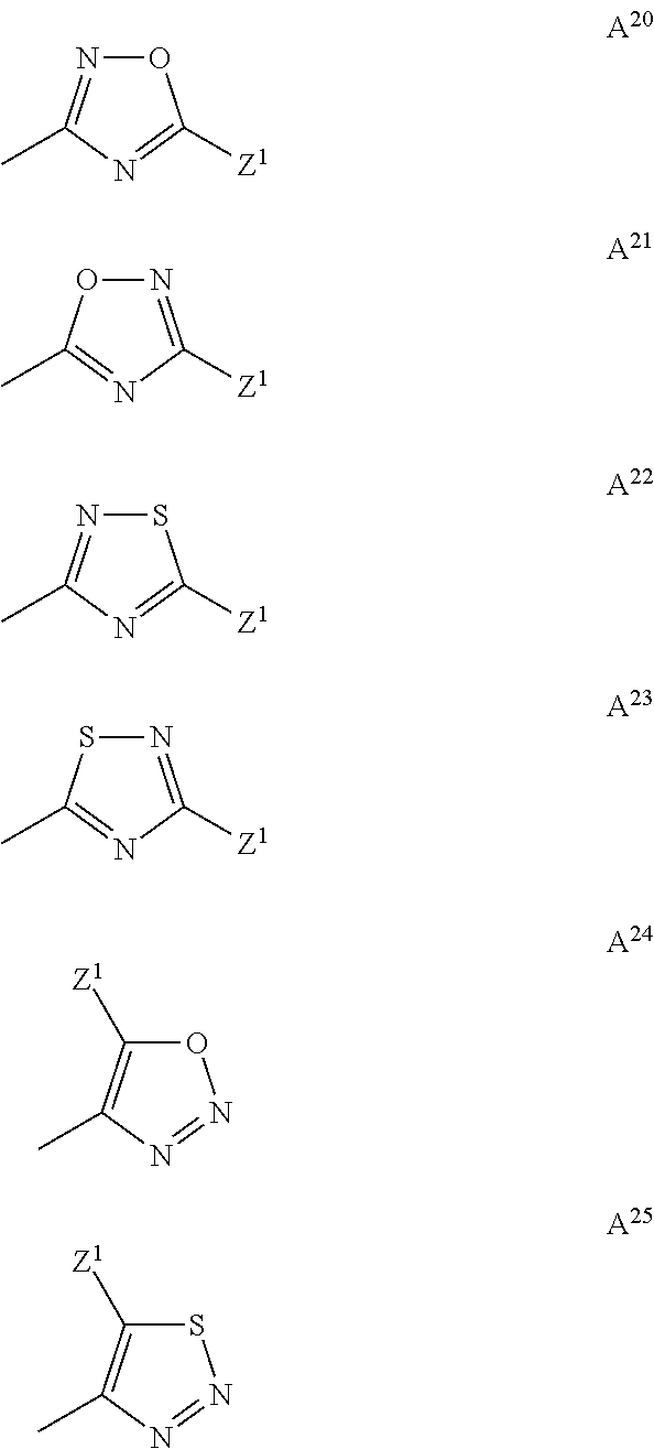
N1=C(C)N=C([Z1])O1.N1=C([Z1])N=C(C)O1.N1=C(C)N=C([Z1])S1.N1=C([Z1])N=C(C)S1.C1([Z1])=C(C)N=NO1.C1([Z1])=C(C)N=NS1
